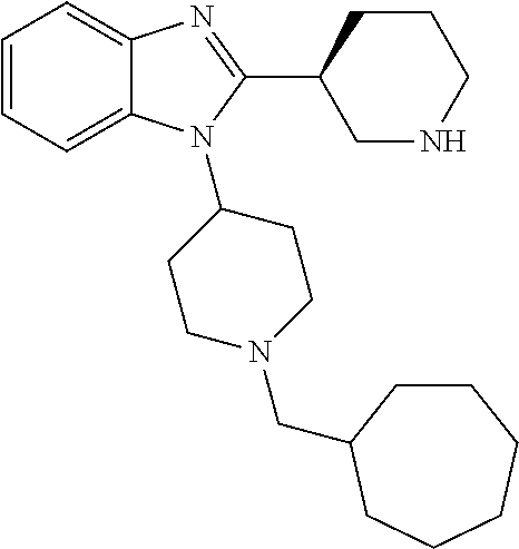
C1=CC=C2C(=C1)N=C(C1CNCCC1)N2C1CCN(CC2CCCCCC2)CC1
